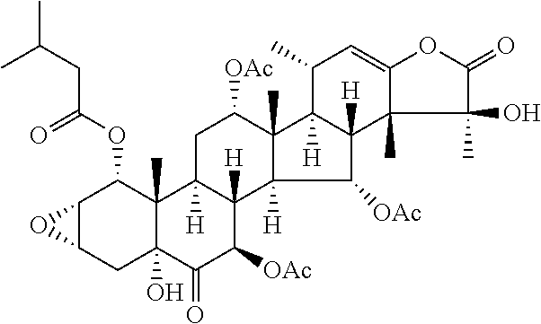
C12C(CC3(O)C(C)(C1OC(=O)CC(C)C)C1([H])C([H])(C([OAc])C3=O)C3([H])C(C)(C([OAc])C1)C1([H])C([H])(C3[OAc])C3(C)C(=CC1C)OC(=O)C3(C)O)O2
